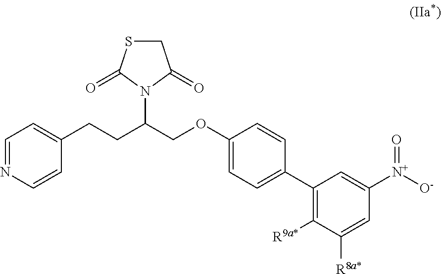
C1=NC=CC(CCC(COC2=CC=C(C3=C([R9a*])C([R8a*])=CC([N+]([O-])=O)=C3)C=C2)N2C(=O)CSC2=O)=C1
